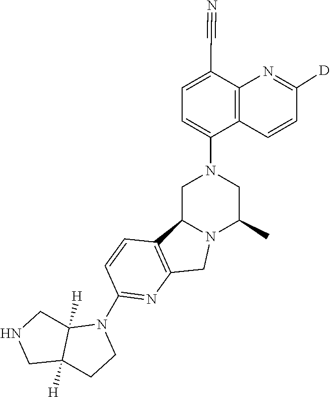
C(#N)C1=CC=C(N2CC3N(C(C)C2)CC2=C3C=CC(N3C4([H])C([H])(CC3)CNC4)=N2)C2=C1N=C([D])C=C2
